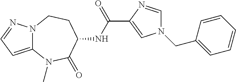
C12=CC=NN1CCC(NC(=O)C1=CN(CC3=CC=CC=C3)C=N1)C(=O)N2C
